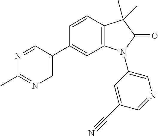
C12=C(C=CC(C3=CN=C(C)N=C3)=C1)C(C)(C)C(=O)N2C1=CN=CC(C#N)=C1
